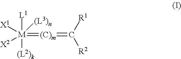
[M](=[(C)m]=C([R2])[R1])([L1])([X1])([X2])([(L2)k])[(L3)n]
